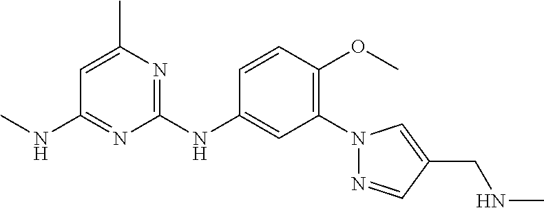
C1=CC(OC)=C(N2N=CC(CNC)=C2)C=C1NC1=NC(C)=CC(NC)=N1
